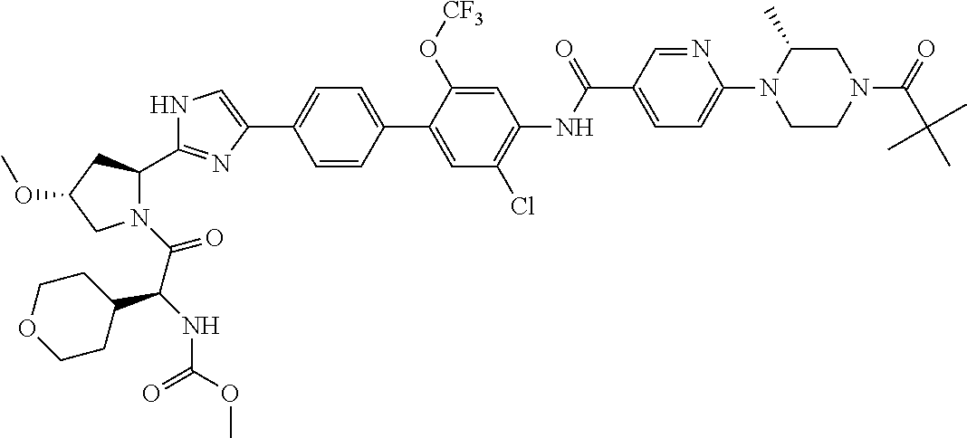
N1C=C(C2=CC=C(C3=CC(Cl)=C(NC(C4=CC=C(N5CCN(C(C(C)(C)C)=O)CC5C)N=C4)=O)C=C3O[CF3])C=C2)N=C1C1N(C(C(NC(OC)=O)C2CCOCC2)=O)CC(OC)C1
